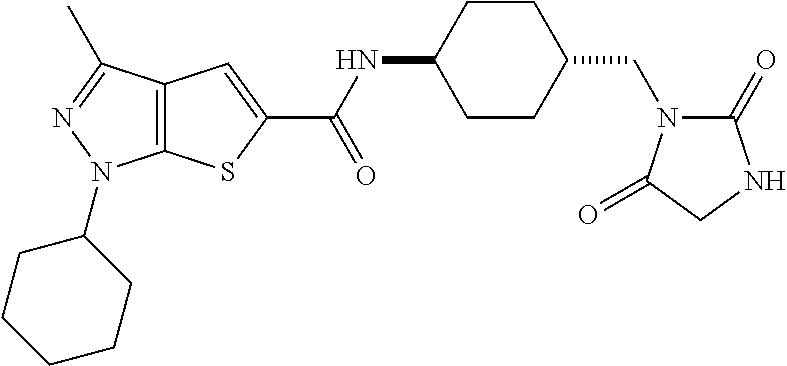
C12=C(C(C)=NN1C1CCCCC1)C=C(C(NC1CCC(CN3C(=O)NCC3=O)CC1)=O)S2
